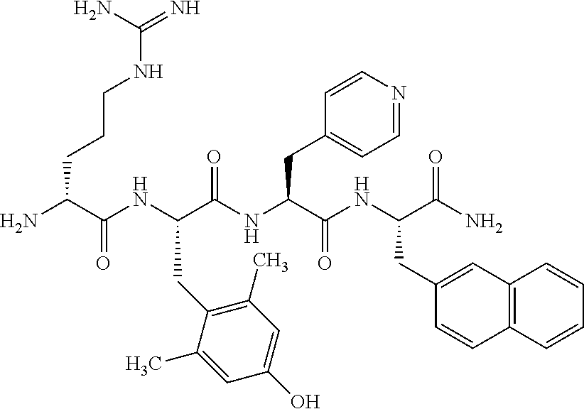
NC(C(NC(C(NC(C(NC(C(N)=O)CC1=CC2=C(C=C1)C=CC=C2)=O)CC1=CC=NC=C1)=O)CC1=C(C)C=C(O)C=C1C)=O)CCCNC(=N)N
